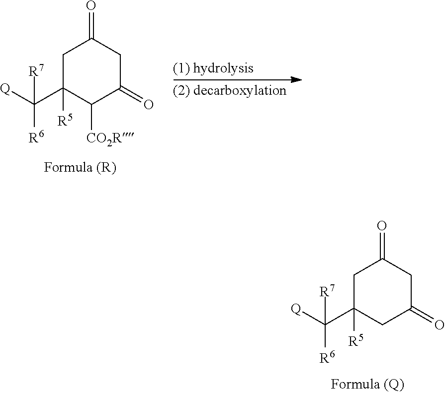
C1C(C([Q])([R7])[R6])([R5])CC(=O)CC1=O.C1C(C([Q])([R7])[R6])([R5])C([CO2R])C(=O)CC1=O
